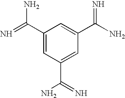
C1(C(=N)N)=CC(C(=N)N)=CC(C(N)=N)=C1
